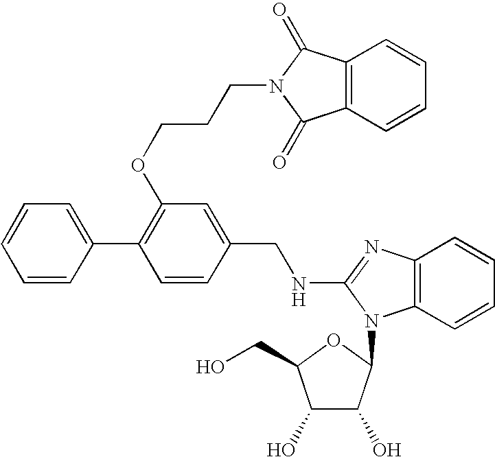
C1=C(C2=C(OCCCN3C(=O)C4=C(C3=O)C=CC=C4)C=C(CNC3=NC4=C(C=CC=C4)N3C3C(O)C(O)C(CO)O3)C=C2)C=CC=C1
